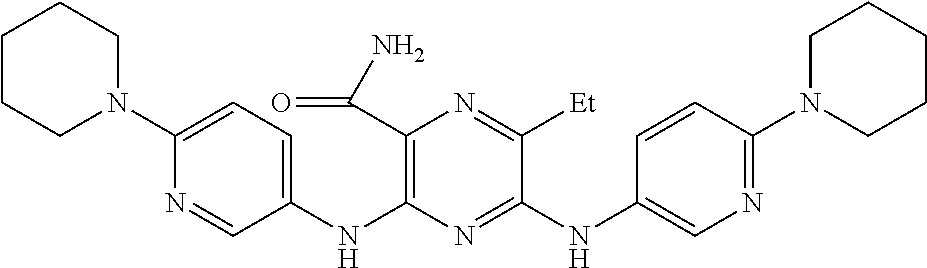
C1(NC2=C(C(N)=O)N=C([Et])C(NC3=CN=C(N4CCCCC4)C=C3)=N2)=CC=C(N2CCCCC2)N=C1
